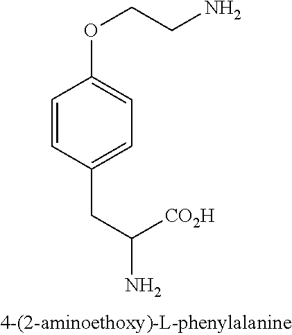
C1=CC(CC([CO2H])N)=CC=C1OCCN
